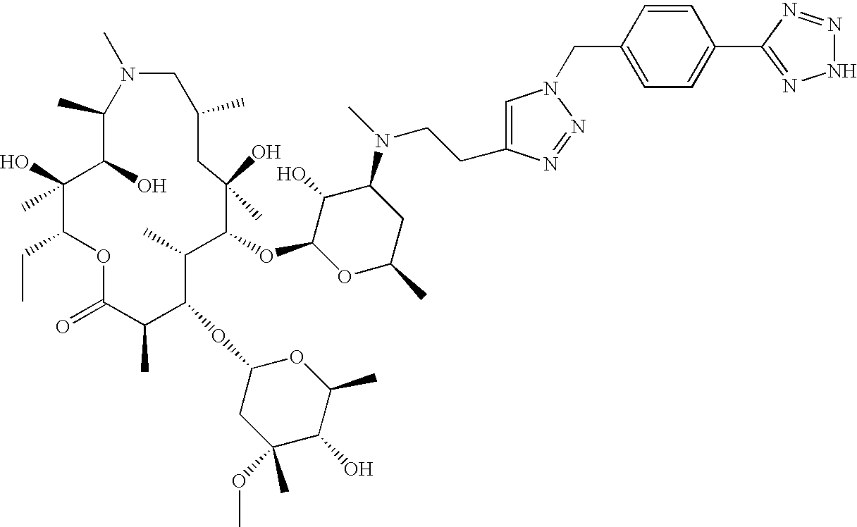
C1(C)C(O)C(O)(C)C(CC)OC(=O)C(C)C(OC2CC(C)(OC)C(O)C(C)O2)C(C)C(OC2OC(C)CC(N(C)CCC3=CN(CC4=CC=C(C5=NNN=N5)C=C4)N=N3)C2O)C(O)(C)CC(C)CN1C
